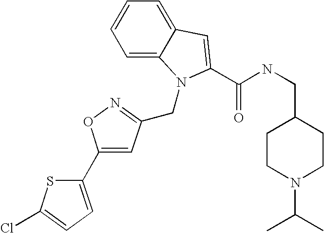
C1(C2=CC(CN3C4=CC=CC=C4C=C3C(NCC3CCN(C(C)C)CC3)=O)=NO2)=CC=C(Cl)S1
